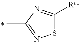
S1C([Rc1])=NC(C)=N1
